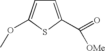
C1=C(OC)SC(C(=O)[OMe])=C1
